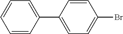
C1=CC(C2=CC=C(Br)C=C2)=CC=C1
